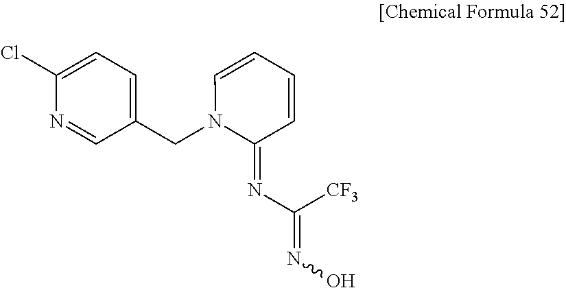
C1(Cl)=CC=C(CN2C(=NC([CF3])=NO)C=CC=C2)C=N1
